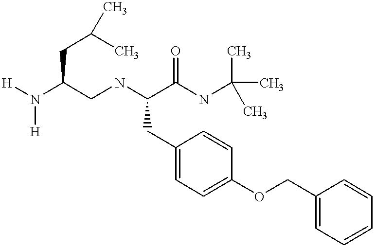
N(C(CNC(C(NC(C)(C)C)=O)CC1=CC=C(OCC2=CC=CC=C2)C=C1)CC(C)C)([H])[H]
